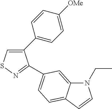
C1(C2=CC=C([OMe])C=C2)=CSN=C1C1=CC=C2C(=C1)N(CC)C=C2
